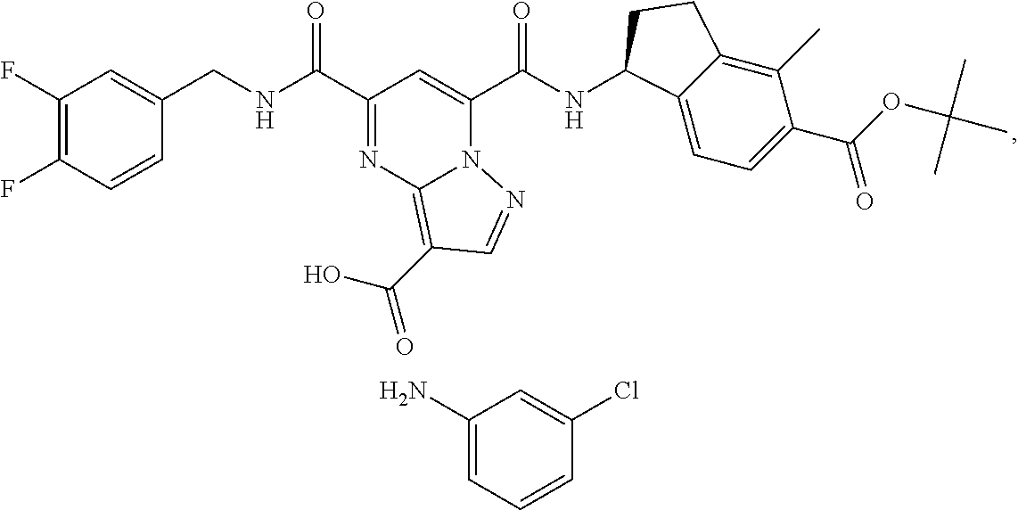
C1(F)=C(F)C=CC(CNC(=O)C2=NC3=C(C(=O)O)C=NN3C(C(NC3C4=CC=C(C(OC(C)(C)C)=O)C(C)=C4CC3)=O)=C2)=C1.C1(N)=CC=CC(Cl)=C1
